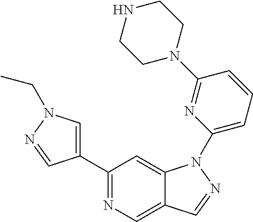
C1(C2=CN(CC)N=C2)=NC=C2C(=C1)N(C1=CC=CC(N3CCNCC3)=N1)N=C2
